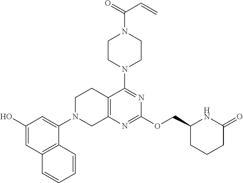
C12=C(N=C(OCC3CCCC(=O)N3)N=C1N1CCN(C(=O)C=C)CC1)CN(C1=CC(O)=CC3=C1C=CC=C3)CC2
